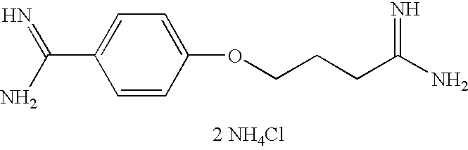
C1=CC(OCCCC(N)=N)=CC=C1C(N)=N
